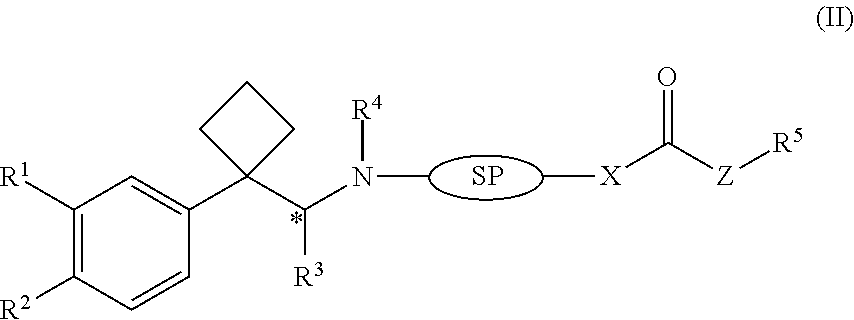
[SP].C1=CC([R2])=C([R1])C=C1C1(C(N(C)[R4])[R3])CCC1.C[X]C([Z][R5])=O
